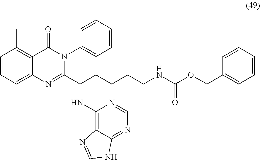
C1=CC=C2C(=C1C)C(=O)N(C1=CC=CC=C1)C(C(CCCCNC(OCC1=CC=CC=C1)=O)NC1=C3C(=NC=N1)NC=N3)=N2
